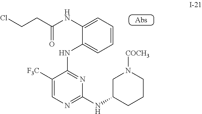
C1=CC=C(NC(CCCl)=O)C(NC2=NC(NC3CN([COCH3])CCC3)=NC=C2[F3C])=C1
